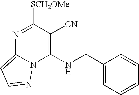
N1=C([SCH2OMe])C([CN])=C(NCC2=CC=CC=C2)N2C1=CC=N2
